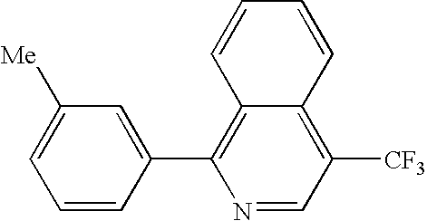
N1=CC([CF3])=C2C(=C1C1=CC([Me])=CC=C1)C=CC=C2
